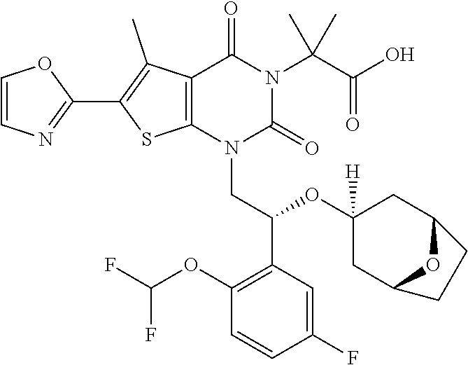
C1=CN=C(C2=C(C)C3=C(S2)N(CC(OC2([H])CC4OC(C2)CC4)C2=C(OC(F)F)C=CC(F)=C2)C(=O)N(C(C)(C(=O)O)C)C3=O)O1
